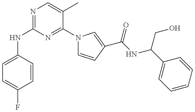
C1(NC2=NC=C(C)C(N3C=CC(C(=O)NC(CO)C4=CC=CC=C4)=C3)=N2)=CC=C(F)C=C1
